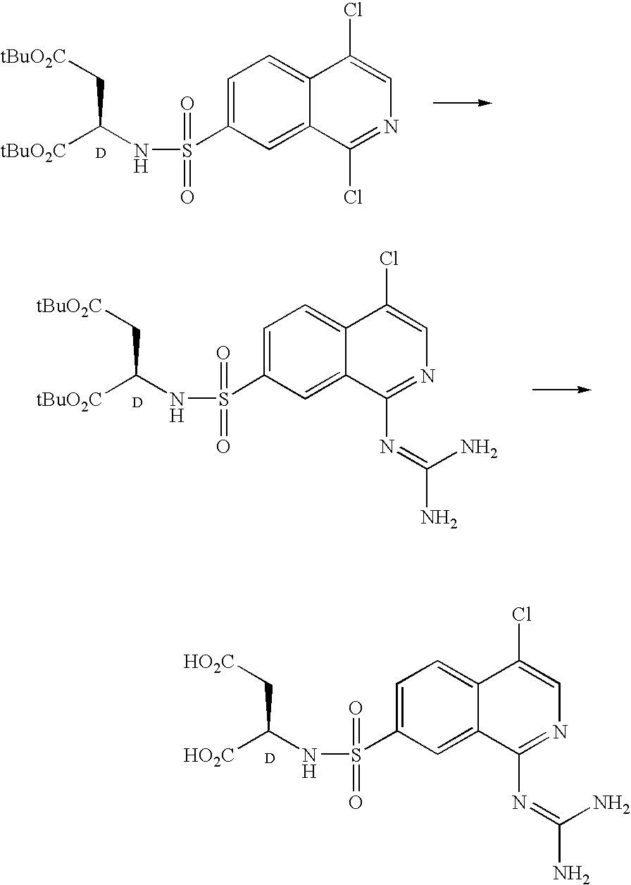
[tBuO2C]C(NS(=O)(=O)C1=CC=C2C(=C1)C(Cl)=NC=C2Cl)C[tBuO2C].[D].[HO2C]C(NS(=O)(=O)C1=CC=C2C(=C1)C(N=C(N)N)=NC=C2Cl)C[HO2C].[D].[tBuO2C]C(NS(=O)(=O)C1=CC=C2C(=C1)C(N=C(N)N)=NC=C2Cl)C[tBuO2C].[D]
